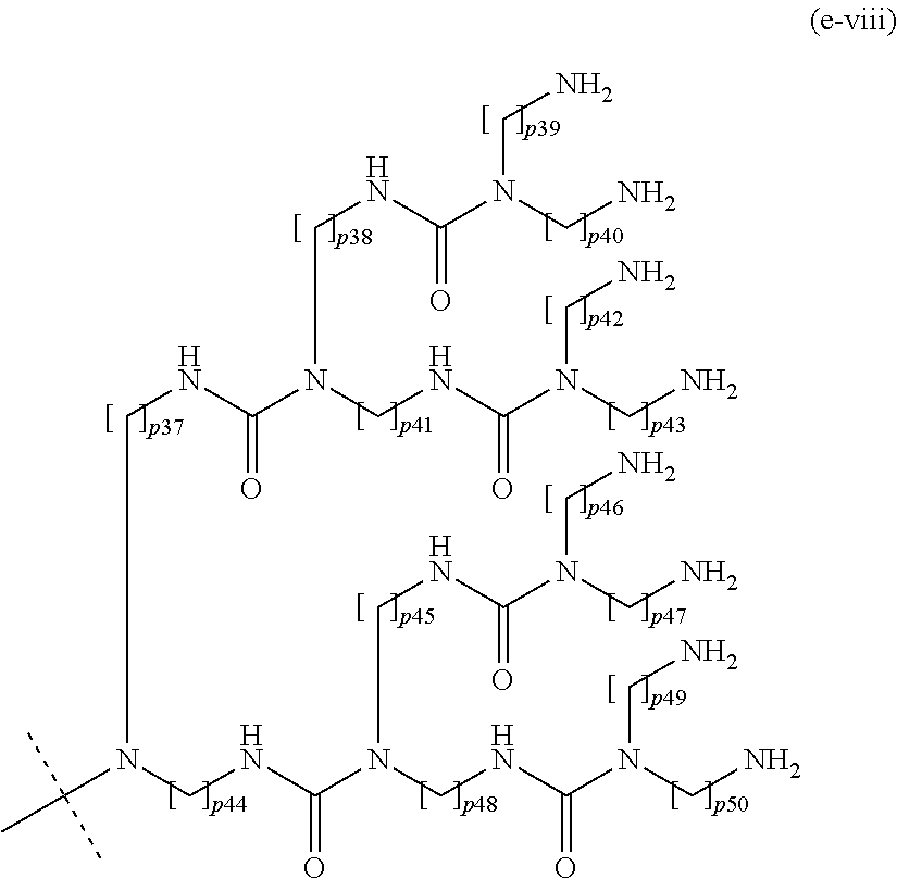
C(N(CN)CN)(NCN(C(NCN(C(C)(C)C)CNC(N(CNC(N(CN)CN)=O)CNC(N(CN)CN)=O)=O)=O)CNC(N(CN)CN)=O)=O
